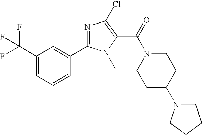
C1(C(F)(F)F)=CC=CC(C2=NC(Cl)=C(C(N3CCC(N4CCCC4)CC3)=O)N2C)=C1
